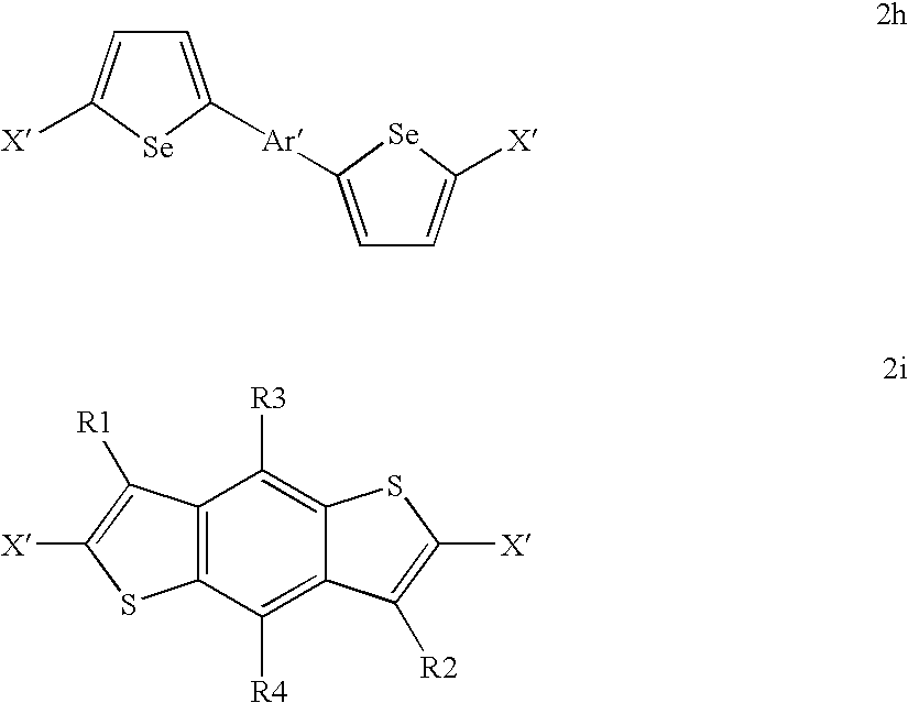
C1=C([Ar]C2=CC=C([X])[Se]2)[Se]C([X])=C1.C12=C(C([R4])=C3C(=C1[R3])SC([X])=C3[R2])SC([X])=C2[R1]
